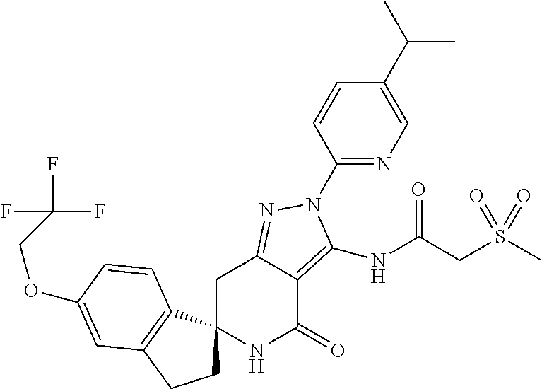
C1C2(C3=C(C1)C=C(OCC(F)(F)F)C=C3)NC(=O)C1=C(NC(CS(C)(=O)=O)=O)N(C3=NC=C(C(C)C)C=C3)N=C1C2
